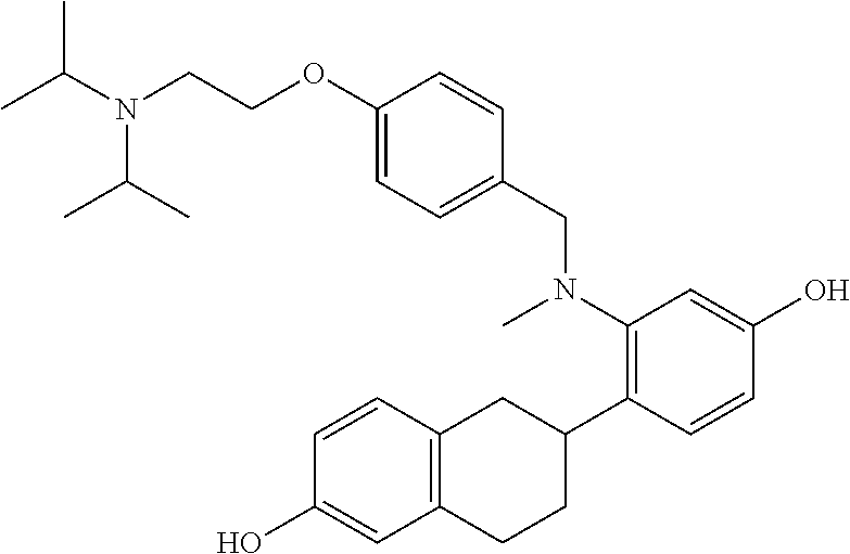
C(COC1=CC=C(CN(C2=C(C3CC4=C(CC3)C=C(O)C=C4)C=CC(O)=C2)C)C=C1)N(C(C)C)C(C)C
